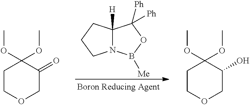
N12C([H])(CCC1)C([Ph])([Ph])OB2[Me].C1COCC(=O)C1(OC)OC.C1COCC(O)C1(OC)OC
